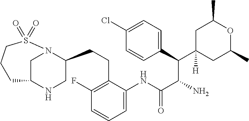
C1C2NCC(CCC3=C(F)C=CC=C3NC(C(N)C(C3=CC=C(Cl)C=C3)C3([H])CC(C)OC(C)C3)=O)N1S(=O)(=O)CCC2
